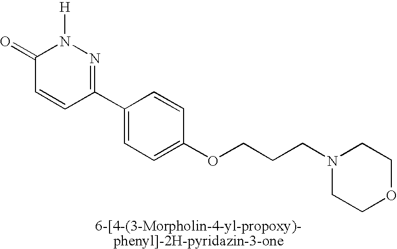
[H]N1C(=O)C=CC(C2=CC=C(OCCCN3CCOCC3)C=C2)=N1
